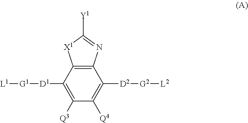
[L1][G1][D1]C1=C([Q3])C([Q4])=C([D2][G2][L2])C2=C1[X1]C([Y1])=N2
